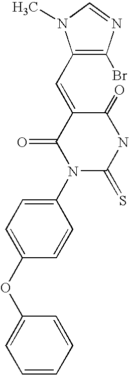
C1(C=C2C(=O)N(C3=CC=C(OC4=CC=CC=C4)C=C3)C(=S)NC2=O)=C(Br)N=CN1C
